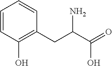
C1=CC(O)=C(CC(C(=O)O)N)C=C1
